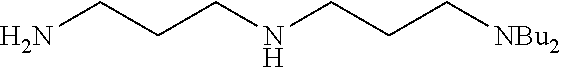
NCCCNCCC[NBu2]
